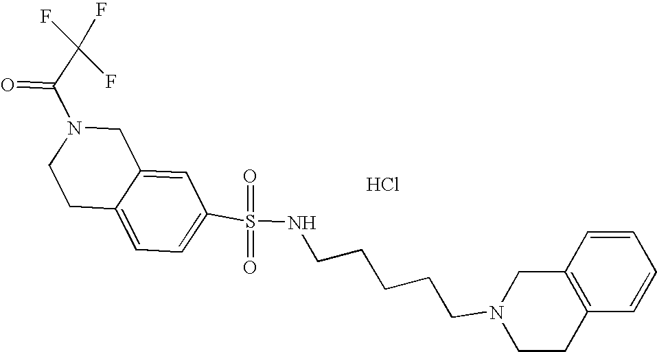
Cl.C(CCCCN1CCC2=C(C1)C=CC=C2)NS(=O)(=O)C1=CC=C2C(=C1)CN(C(C(F)(F)F)=O)CC2
